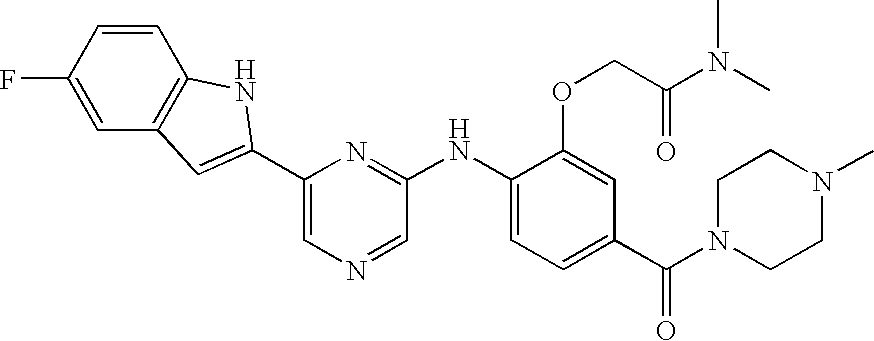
C1=CC(F)=CC2=C1NC(C1=CN=CC(NC3=CC=C(C(N4CCN(C)CC4)=O)C=C3OCC(N(C)C)=O)=N1)=C2
